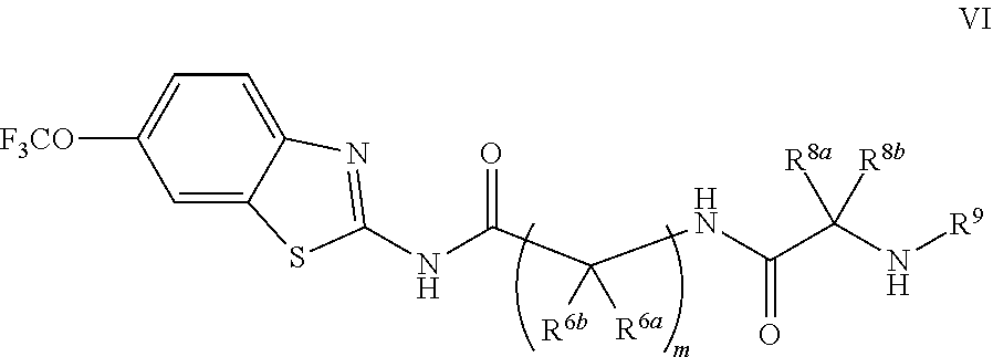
C1=C2C(=CC=C1[F3CO])N=C(NC(C(NC(C(N[R9])([R8b])[R8a])=O)([R6a])[R6b])=O)S2
